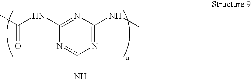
C1(NC(C)=O)=NC(NC)=NC(N)=N1
